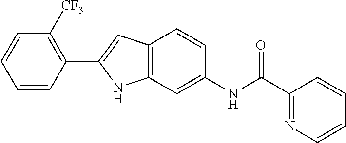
C1(C2=CC3=C(N2)C=C(NC(=O)C2=NC=CC=C2)C=C3)=C([CF3])C=CC=C1
